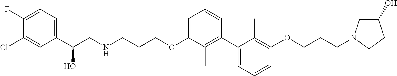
C1=C(OCCCNCC(C2=CC=C(F)C(Cl)=C2)O)C(C)=C(C2=CC=CC(OCCCN3CC(O)CC3)=C2C)C=C1
